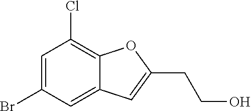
C1=C(Br)C=C2C(=C1Cl)OC(CCO)=C2
